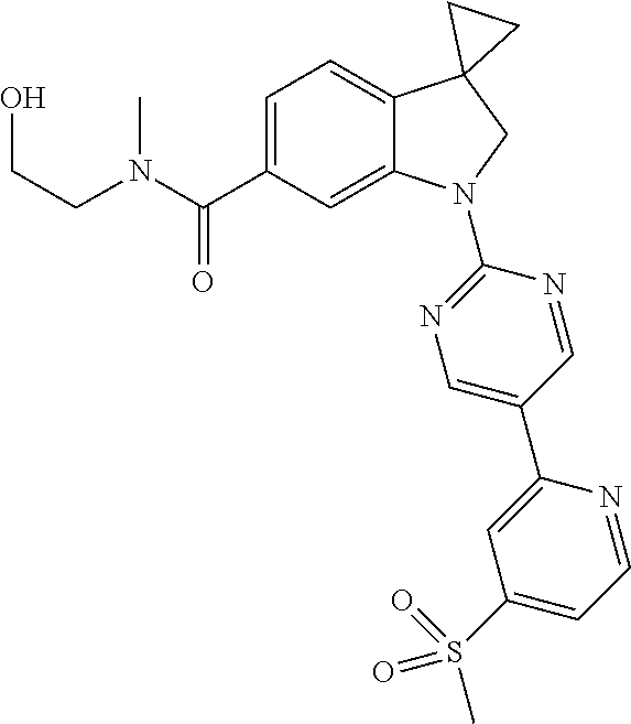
N(C(C1=CC=C2C(=C1)N(C1=NC=C(C3=CC(S(C)(=O)=O)=CC=N3)C=N1)CC21CC1)=O)(C)CCO
